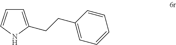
C1=C(CCC2=CC=CC=C2)NC=C1
